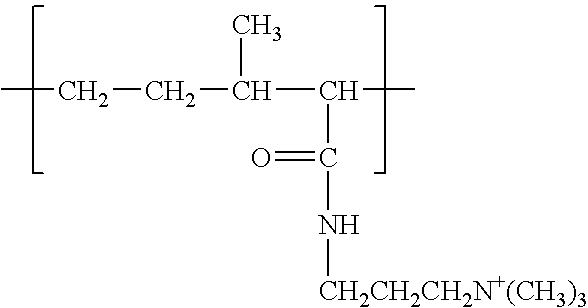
CCCC(C)C(C)C(=O)N[CH2CH2CH2N+(CH3)3]
